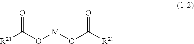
[R21]C(O[M]OC([R21])=O)=O
